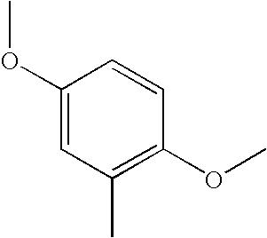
C1(OC)=CC(C)=C(OC)C=C1
